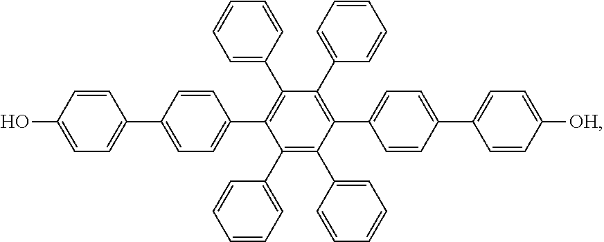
C1(C2=CC=C(C3=C(C4=CC=CC=C4)C(C4=CC=CC=C4)=C(C4=CC=C(C5=CC=C([OH])C=C5)C=C4)C(C4=CC=CC=C4)=C3C3=CC=CC=C3)C=C2)=CC=C(O)C=C1
